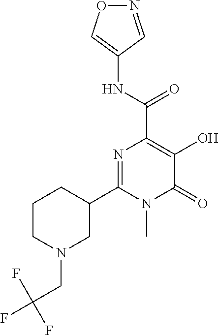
N1=CC(NC(C2=C(O)C(=O)N(C)C(C3CCCN(CC(F)(F)F)C3)=N2)=O)=CO1
